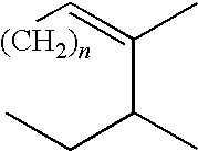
[(CH2)n]C=C(C(CC)C)C
